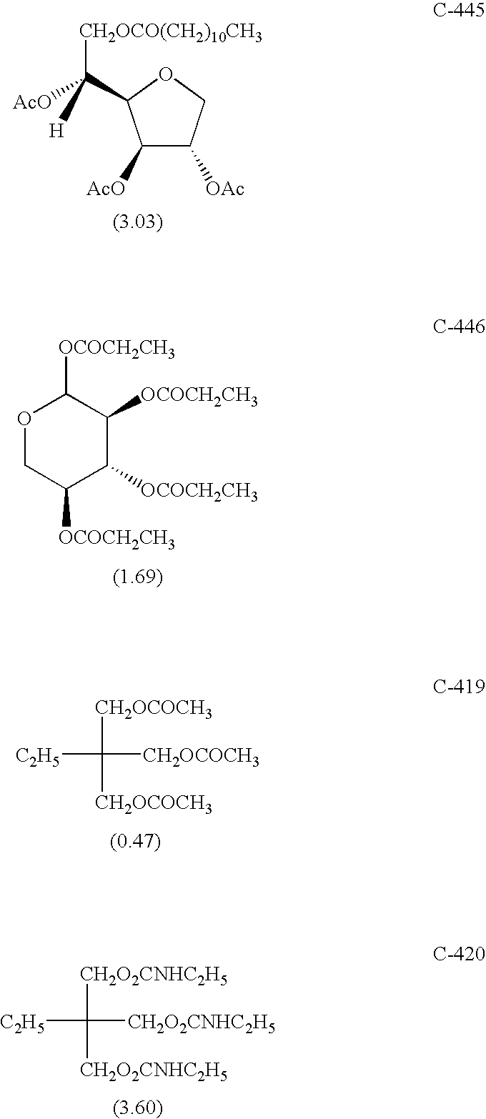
C1([AcO])C([OAc])COC1C([H])([AcO])[CH2OCO(CH2)10CH3].O1CC([OCOCH2CH3])C([OCOCH2CH3])C([OCOCH2CH3])C1[OCOCH2CH3].[C2H5]C([CH2OCOCH3])([CH2OCOCH3])[CH2OCOCH3].[C2H5]C([CH2O2CNHC2H5])([CH2O2CNHC2H5])[CH2O2CNHC2H5]
